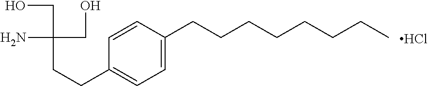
C1=C(CCCCCCCC)C=CC(CCC(N)(CO)CO)=C1.Cl
